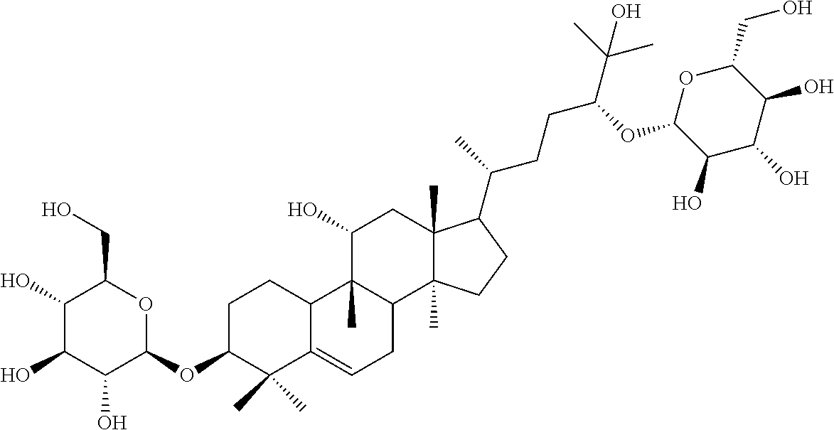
C1C(OC2OC(CO)C(O)C(O)C2O)C(C)(C)C2=CCC3C(C)(C2C1)C(O)CC1(C)C3(C)CCC1C(CCC(C(C)(C)O)OC1C(O)C(O)C(O)C(CO)O1)C
